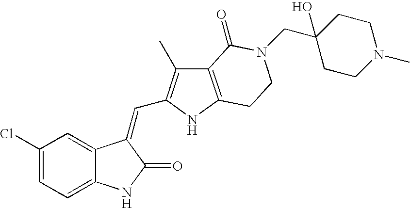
C1=C(Cl)C=C2C(=C1)NC(=O)C2=CC1=C(C)C2=C(N1)CCN(CC1(O)CCN(C)CC1)C2=O
